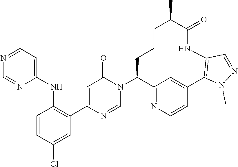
C1=NC(C2=C(NC3=CC=NC=N3)C=CC(Cl)=C2)=CC(=O)N1C1C2=NC=CC(=C2)C2=C(NC(=O)C(C)CCC1)C=NN2C
